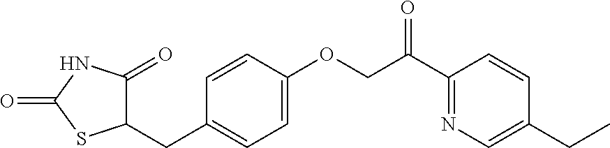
C1(CC2=CC=C(OCC(C3=NC=C(CC)C=C3)=O)C=C2)C(=O)NC(=O)S1
